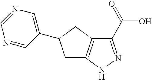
C1(C(=O)O)=NNC2=C1CC(C1=CN=CN=C1)C2
